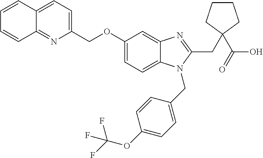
C1=CC2=CC=C(COC3=CC=C4C(=C3)N=C(CC3(C(O)=O)CCCC3)N4CC3=CC=C(OC(F)(F)F)C=C3)N=C2C=C1
